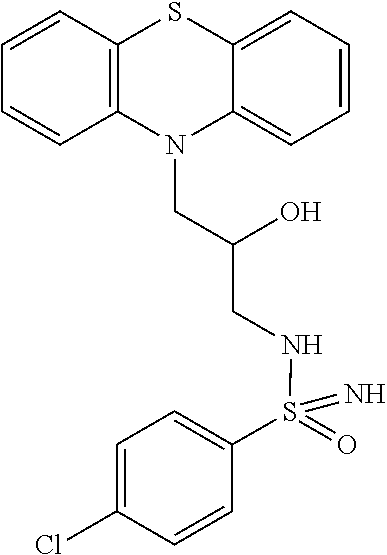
C12=CC=CC=C1SC1=C(N2CC(CNS(=O)(=N)C2=CC=C(Cl)C=C2)O)C=CC=C1
